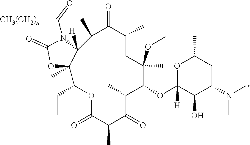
C1(C)C(=O)C(C)CC(OC)(C)C(OC2([H])OC(C)CC(N(C)C)C2O)C(C)C(=O)C(C)C(=O)OC(CC)C2(C)C1([H])N(C([CH3(CH2)n])=O)C(=O)O2
